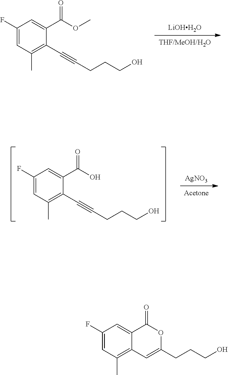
C1(F)=CC(C)=C(C#CCCCO)C(C(OC)=O)=C1.[LiOHH2O].C1(F)=CC(C)=C(C#CCCCO)C(C(O)=O)=C1.[AgNO3].C1(F)=CC(C)=C2C(=C1)C(=O)OC(CCCO)=C2
